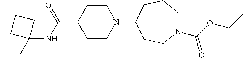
C1CN(C2CCN(C(OCC)=O)CCC2)CCC1C(=O)NC1(CC)CCC1
